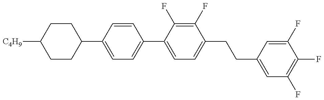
C1(C2=CC=C(C3=CC=C(CCC4=CC(F)=C(F)C(F)=C4)C(F)=C3F)C=C2)CCC([C4H9])CC1
